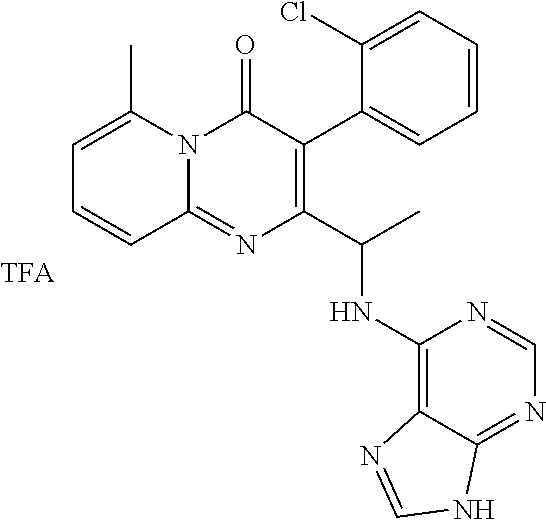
C1=C(C)N2C(=NC(C(C)NC3=C4C(=NC=N3)NC=N4)=C(C3=CC=CC=C3Cl)C2=O)C=C1
